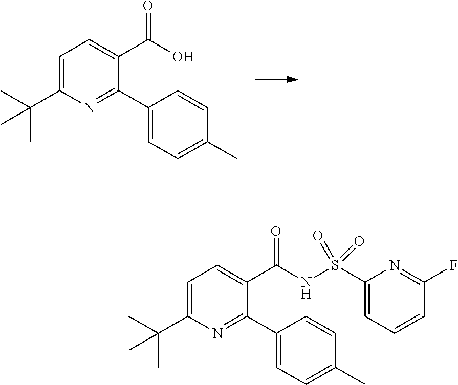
C1=C(C(C)(C)C)N=C(C2=CC=C(C)C=C2)C(C(O)=O)=C1.C1=C(C(C)(C)C)N=C(C2=CC=C(C)C=C2)C(C(NS(C2=CC=CC(F)=N2)(=O)=O)=O)=C1
